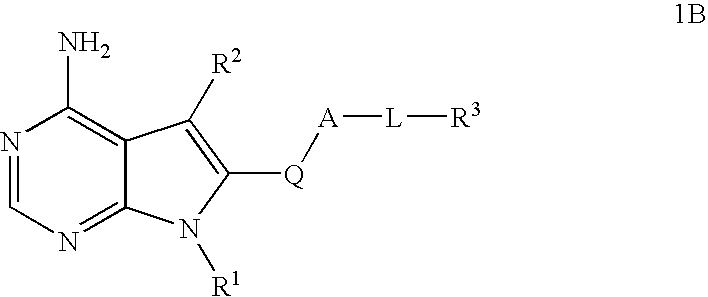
N1=CN=C2C(=C1N)C([R2])=C([Q][A][L][R3])N2[R1]
